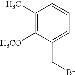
C1(C)=C([H3CO])C(CBr)=CC=C1
